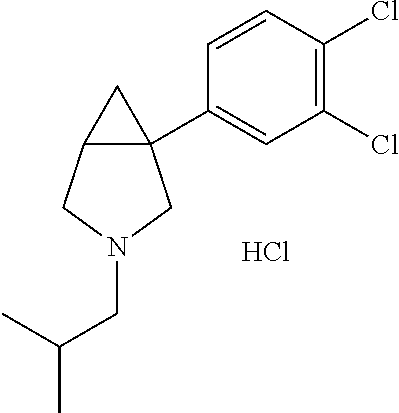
C1=CC(Cl)=C(Cl)C=C1C12C(C1)CN(CC(C)C)C2.Cl
